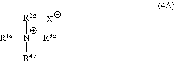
[R1a][N+]([R2a])([R4a])[R3a].[X]
